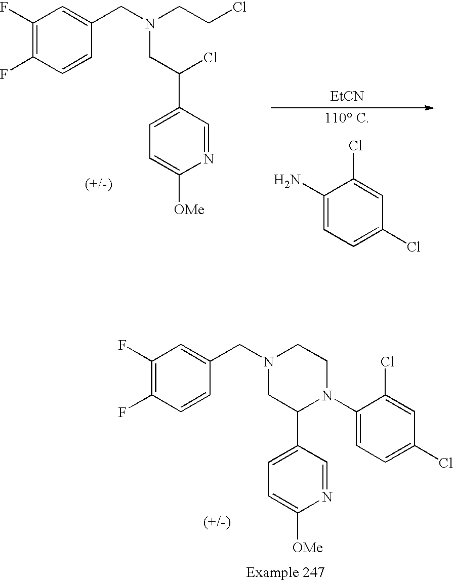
C1(F)=C(F)C=CC(CN2CC(C3=CC=C([OMe])N=C3)N(C3=CC=C(Cl)C=C3Cl)CC2)=C1.C1(F)=C(F)C=CC(CN(CC(C2=CC=C([OMe])N=C2)Cl)CCCl)=C1.[EtCN].C1(N)=CC=C(Cl)C=C1Cl
